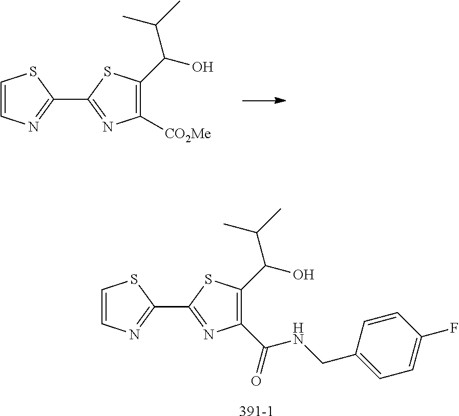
C1(C2=NC([CO2Me])=C(C(C(C)C)O)S2)=NC=CS1.C1(C2=NC(C(NCC3=CC=C(F)C=C3)=O)=C(C(O)C(C)C)S2)=NC=CS1.[391-1]
